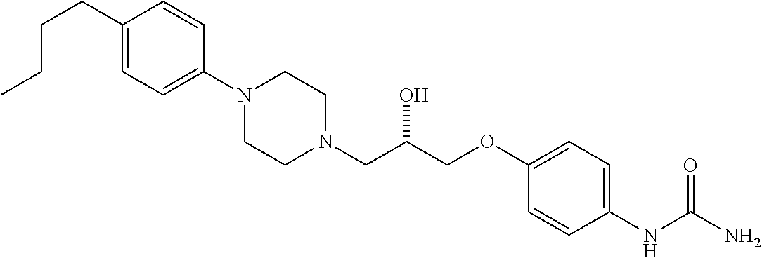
C1(CCCC)=CC=C(N2CCN(CC(COC3=CC=C(NC(N)=O)C=C3)O)CC2)C=C1
